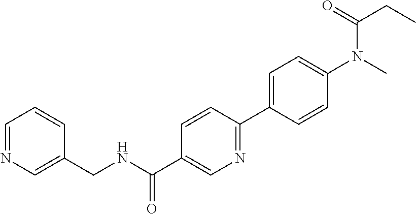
C1=NC=C(CNC(C2=CN=C(C3=CC=C(N(C)C(=O)CC)C=C3)C=C2)=O)C=C1
